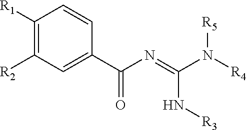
N([R5])(C(=NC(C1=CC([R2])=C([R1])C=C1)=O)N[R3])[R4]
